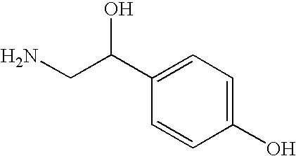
C1(O)=CC=C(C(CN)O)C=C1
